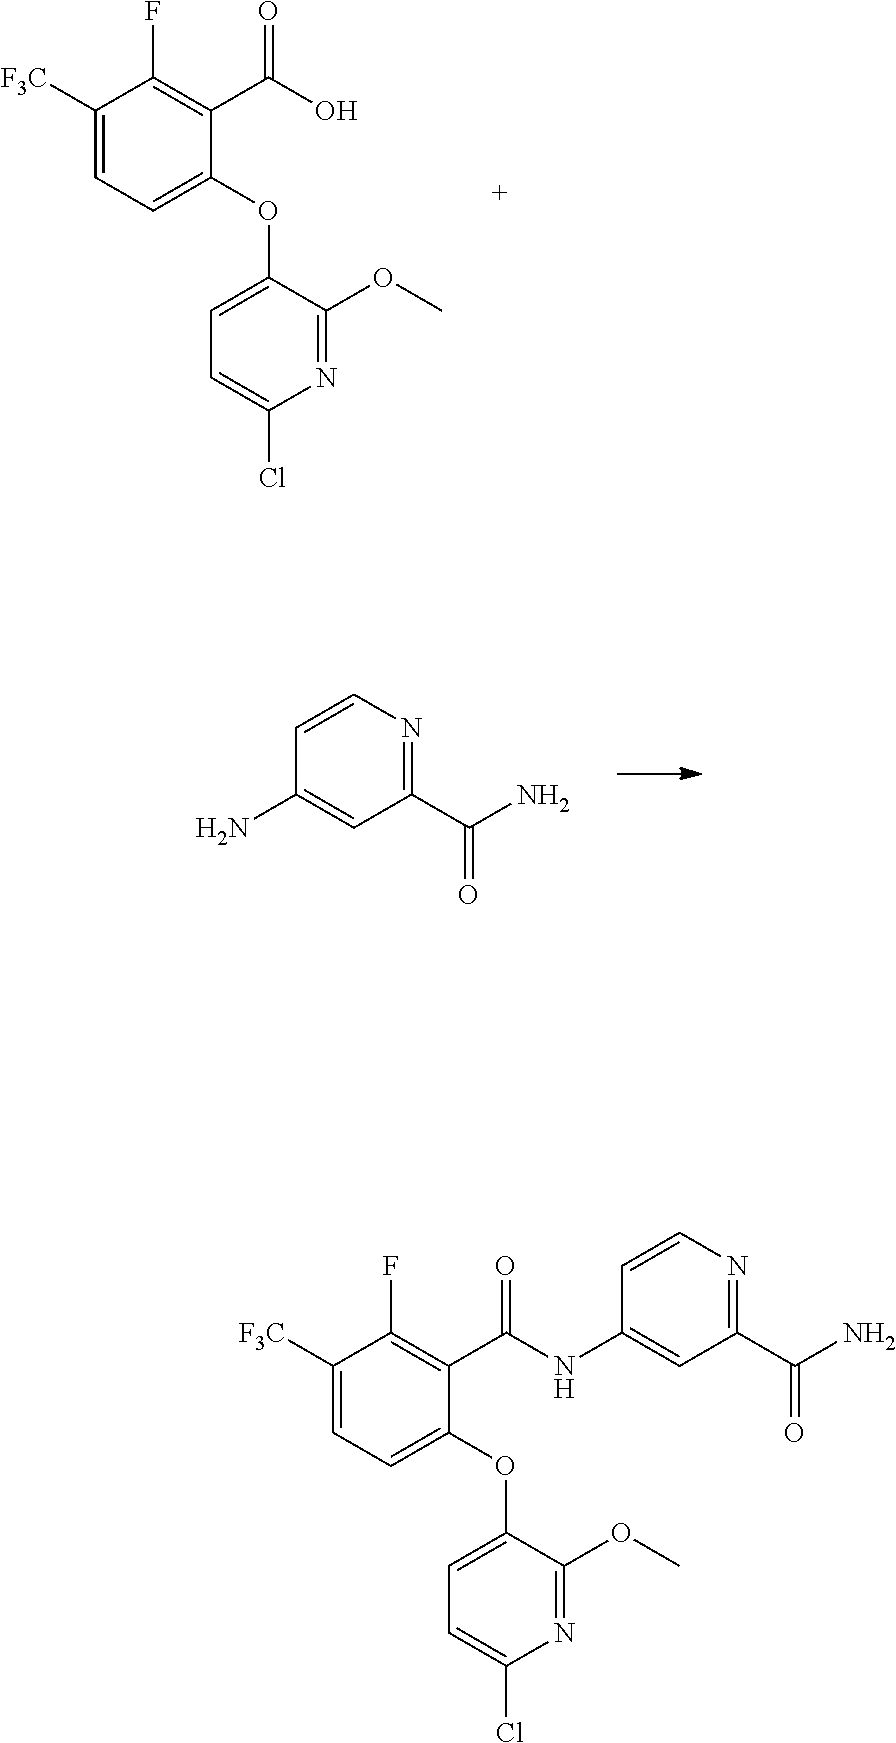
C1([F3C])=CC=C(OC2=CC=C(Cl)N=C2OC)C(C(O)=O)=C1F.C1=CC(N)=CC(C(N)=O)=N1.C1([F3C])=CC=C(OC2=CC=C(Cl)N=C2OC)C(C(NC2=CC(C(N)=O)=NC=C2)=O)=C1F
